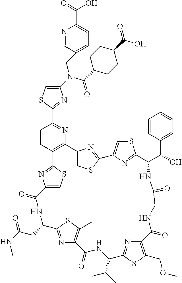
C1(N(CC2=CC=C(C(O)=O)N=C2)C(=O)C2CCC(C(O)=O)CC2)=CSC(C2=NC3=C(C=C2)C2=NC(=CS2)C(=O)NC(CC(NC)=O)C2=NC(=C(C)S2)C(=O)NC(C(C)C)C2=NC(=C(COC)S2)C(=O)NCC(=O)NC(C(C2=CC=CC=C2)O)C2=NC(=CS2)C2=NC3=CS2)=N1
